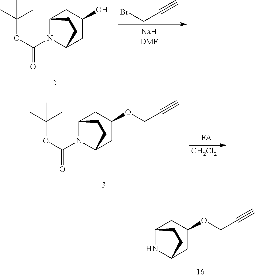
C12NC(CC(OCC#C)C1)CC2.C12N(C(OC(C)(C)C)=O)C(CC(O)C1)CC2.BrCC#C.C12N(C(OC(C)(C)C)=O)C(CC(OCC#C)C1)CC2.[CH2Cl2]
